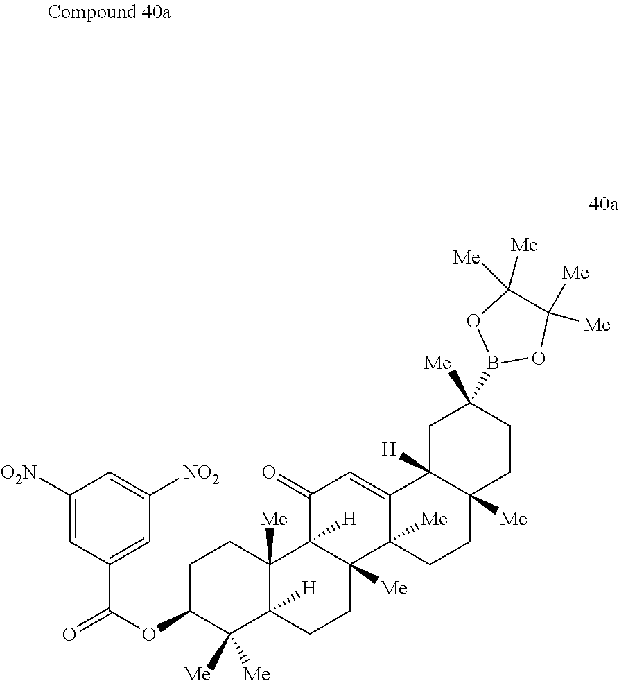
C1C(OC(=O)C2=CC([NO2])=CC([O2N])=C2)C([Me])([Me])C2([H])C([Me])(C1)C1([H])C([Me])(CC2)C2([Me])C(=CC1=O)C1([H])C([Me])(CC2)CCC([Me])(B2OC([Me])([Me])C([Me])([Me])O2)C1
